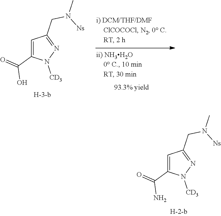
C1=C(C(=O)O)N([CD3])N=C1CN([Ns])C.C1=C(C(=O)N)N([CD3])N=C1CN([Ns])C
